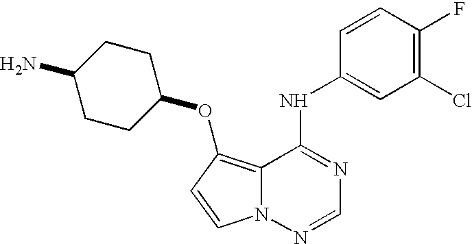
C12=C(OC3CCC(N)CC3)C=CN1N=CN=C2NC1=CC(Cl)=C(F)C=C1
